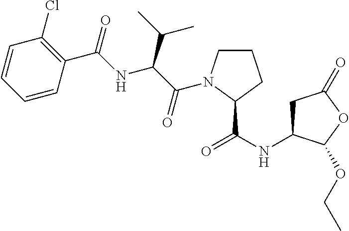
C1=CC=CC(C(=O)NC(C(C)C)C(=O)N2CCCC2C(NC2CC(=O)OC2OCC)=O)=C1Cl
